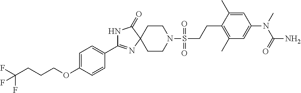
C1=CC(OCCCC(F)(F)F)=CC=C1C1=NC2(CCN(S(=O)(=O)CCC3=C(C)C=C(N(C)C(=O)N)C=C3C)CC2)C(=O)N1
